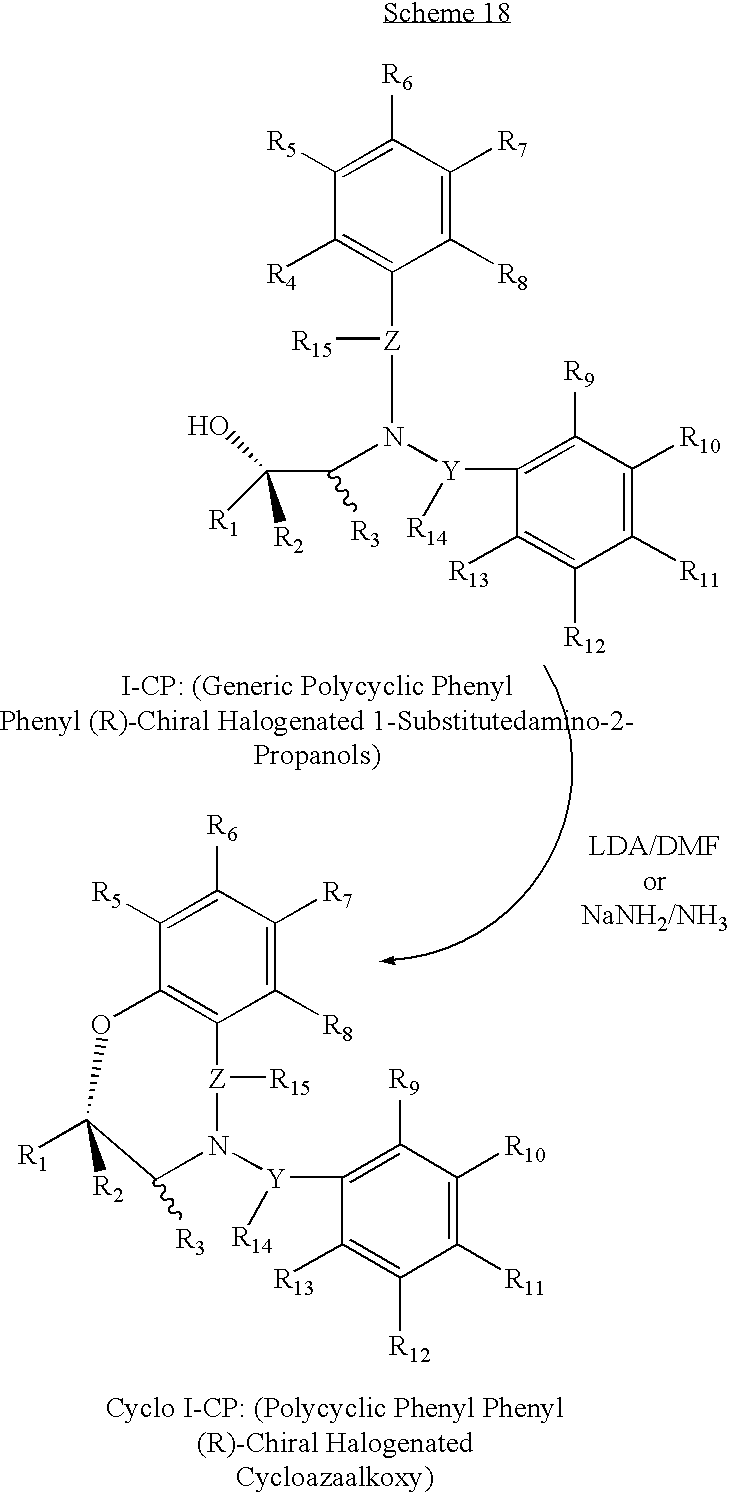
C1([R8])=C([R7])C([R6])=C([R5])C([R4])=C1[Z](N([Y]([R14])C1=C([R9])C([R10])=C([R11])C([R12])=C1[R13])C(C([R2])([R1])O)[R3])[R15].C1([R8])=C([R7])C([R6])=C([R5])C2=C1[Z]([R15])N([Y]([R14])C1=C([R9])C([R10])=C([R11])C([R12])=C1[R13])C([R3])C([R1])([R2])O2
